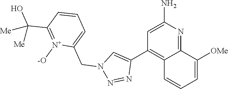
C1=C(N)N=C2C(=C1C1=CN(CC3=CC=CC(C(O)([Me])[Me])=[N+]3[-O])N=N1)C=CC=C2[OMe]
